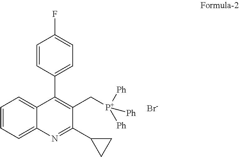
C1=C2C(=CC=C1)N=C(C1CC1)C(C[P+]([Ph])([Ph])[Ph])=C2C1=CC=C(F)C=C1.[Br-]
